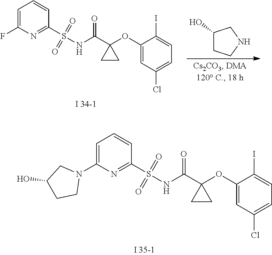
C1=C(N2CC(O)CC2)N=C(S(NC(C2(OC3=CC(Cl)=CC=C3I)CC2)=O)(=O)=O)C=C1.C1=C(F)N=C(S(NC(C2(OC3=CC(Cl)=CC=C3I)CC2)=O)(=O)=O)C=C1.C1(O)CCNC1
